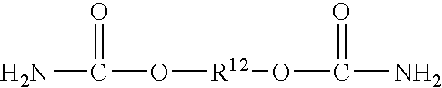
NC(O[R12]OC(N)=O)=O
